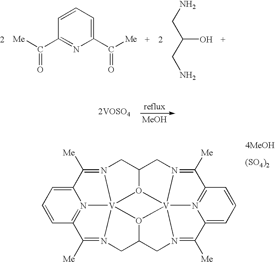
C1(C([Me])=O)=CC=CC(C([Me])=O)=N1.NCC(O)CN.[MeOH].[2VOSO4].C1=CC2=N3C(=C1)C([Me])=N1CC4O5[V]678N(=C([Me])C9=N6C(=CC=C9)C([Me])=N7CC6CN(=C2[Me])[V]315O86)C4.[(SO4)2]
